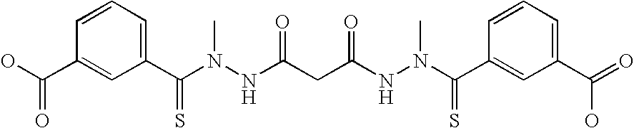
C1(C(N(NC(CC(NN(C(C2=CC(C(=O)O)=CC=C2)=S)C)=O)=O)C)=S)=CC=CC(C(O)=O)=C1
